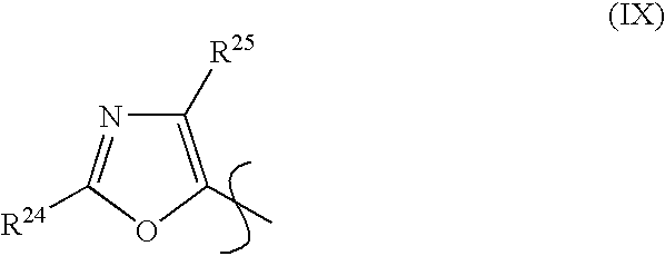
C1([R25])=C(C)OC([R24])=N1
